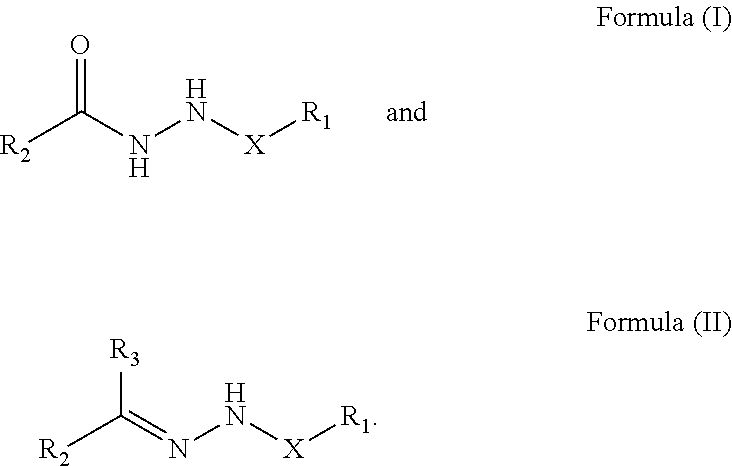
[R2]C(NN[X][R1])=O.[R2]C(=NN[X][R1])[R3]
